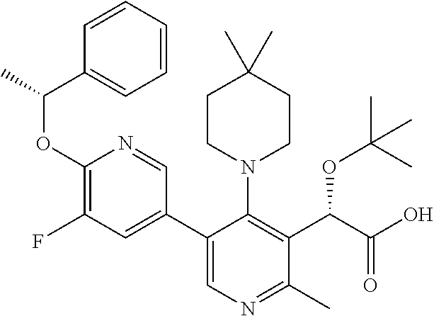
C1(C2=CN=C(C)C(C(C(O)=O)OC(C)(C)C)=C2N2CCC(C)(C)CC2)=CC(F)=C(OC(C)C2=CC=CC=C2)N=C1
